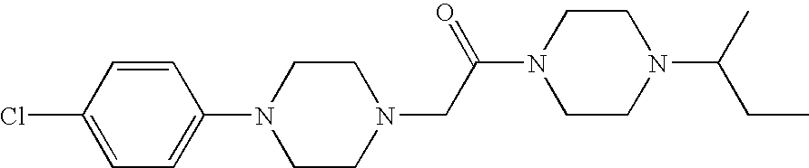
C1=CC(Cl)=CC=C1N1CCN(CC(N2CCN(C(CC)C)CC2)=O)CC1
